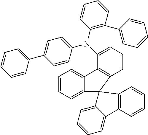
C1=CC(C2=CC=C(N(C3=CC=CC4=C3C3=CC=CC=C3C43C4=CC=CC=C4C4=C3C=CC=C4)C3=C(C4=CC=CC=C4)C=CC=C3)C=C2)=CC=C1
